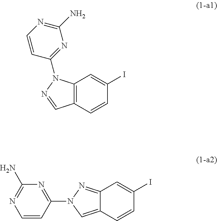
C12=C(C=CC(I)=C1)C=NN2C1=NC(N)=NC=C1.C1=CC(N2N=C3C(=C2)C=CC(I)=C3)=NC(N)=N1
